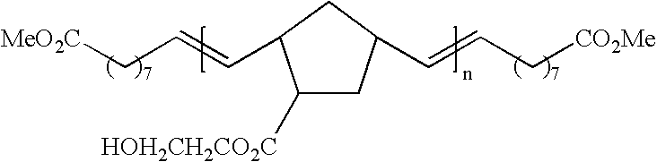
C1([HOH2CH2CO2C])CC(C=CC[CO2Me])CC1C=CC[MeO2C]
